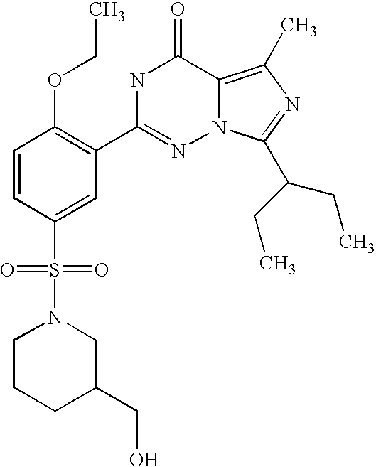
C1=CC(S(N2CCCC(CO)C2)(=O)=O)=CC(C2=NN3C(=C(C)N=C3C(CC)CC)C(=O)N2)=C1OCC
